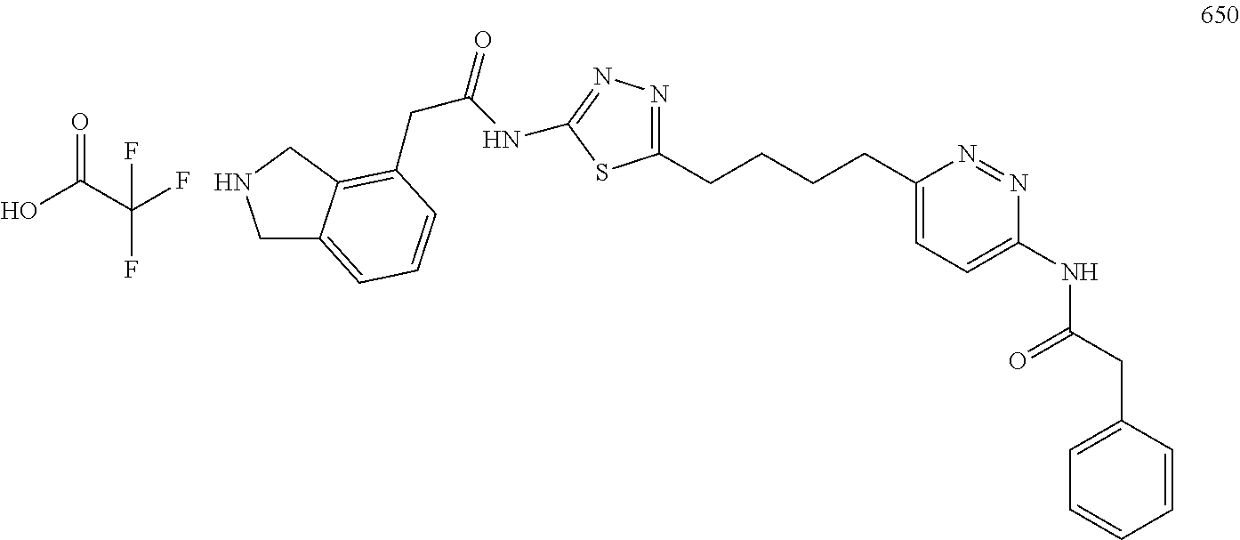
C1(CCCCC2=CC=C(NC(=O)CC3=CC=CC=C3)N=N2)=NN=C(NC(CC2=C3C(=CC=C2)CNC3)=O)S1.OC(C(F)(F)F)=O
